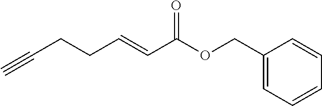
C(CCC=CC(OCC1=CC=CC=C1)=O)#C
